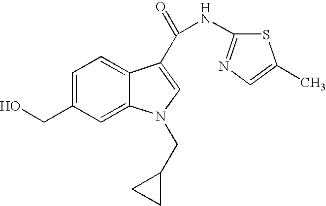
C1=C(CO)C=C2C(=C1)C(C(=O)NC1=NC=C(C)S1)=CN2CC1CC1
